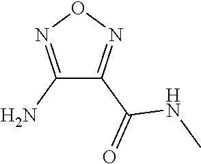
C1(N)=NON=C1C(NC)=O
